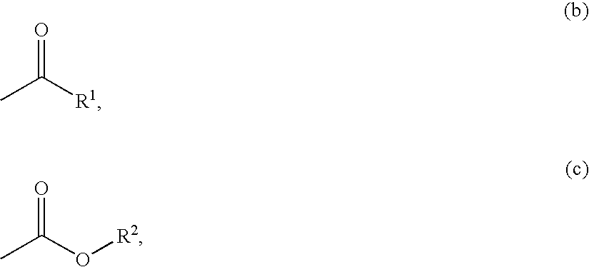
O=C([R1])C.O=C(O[R2])C
